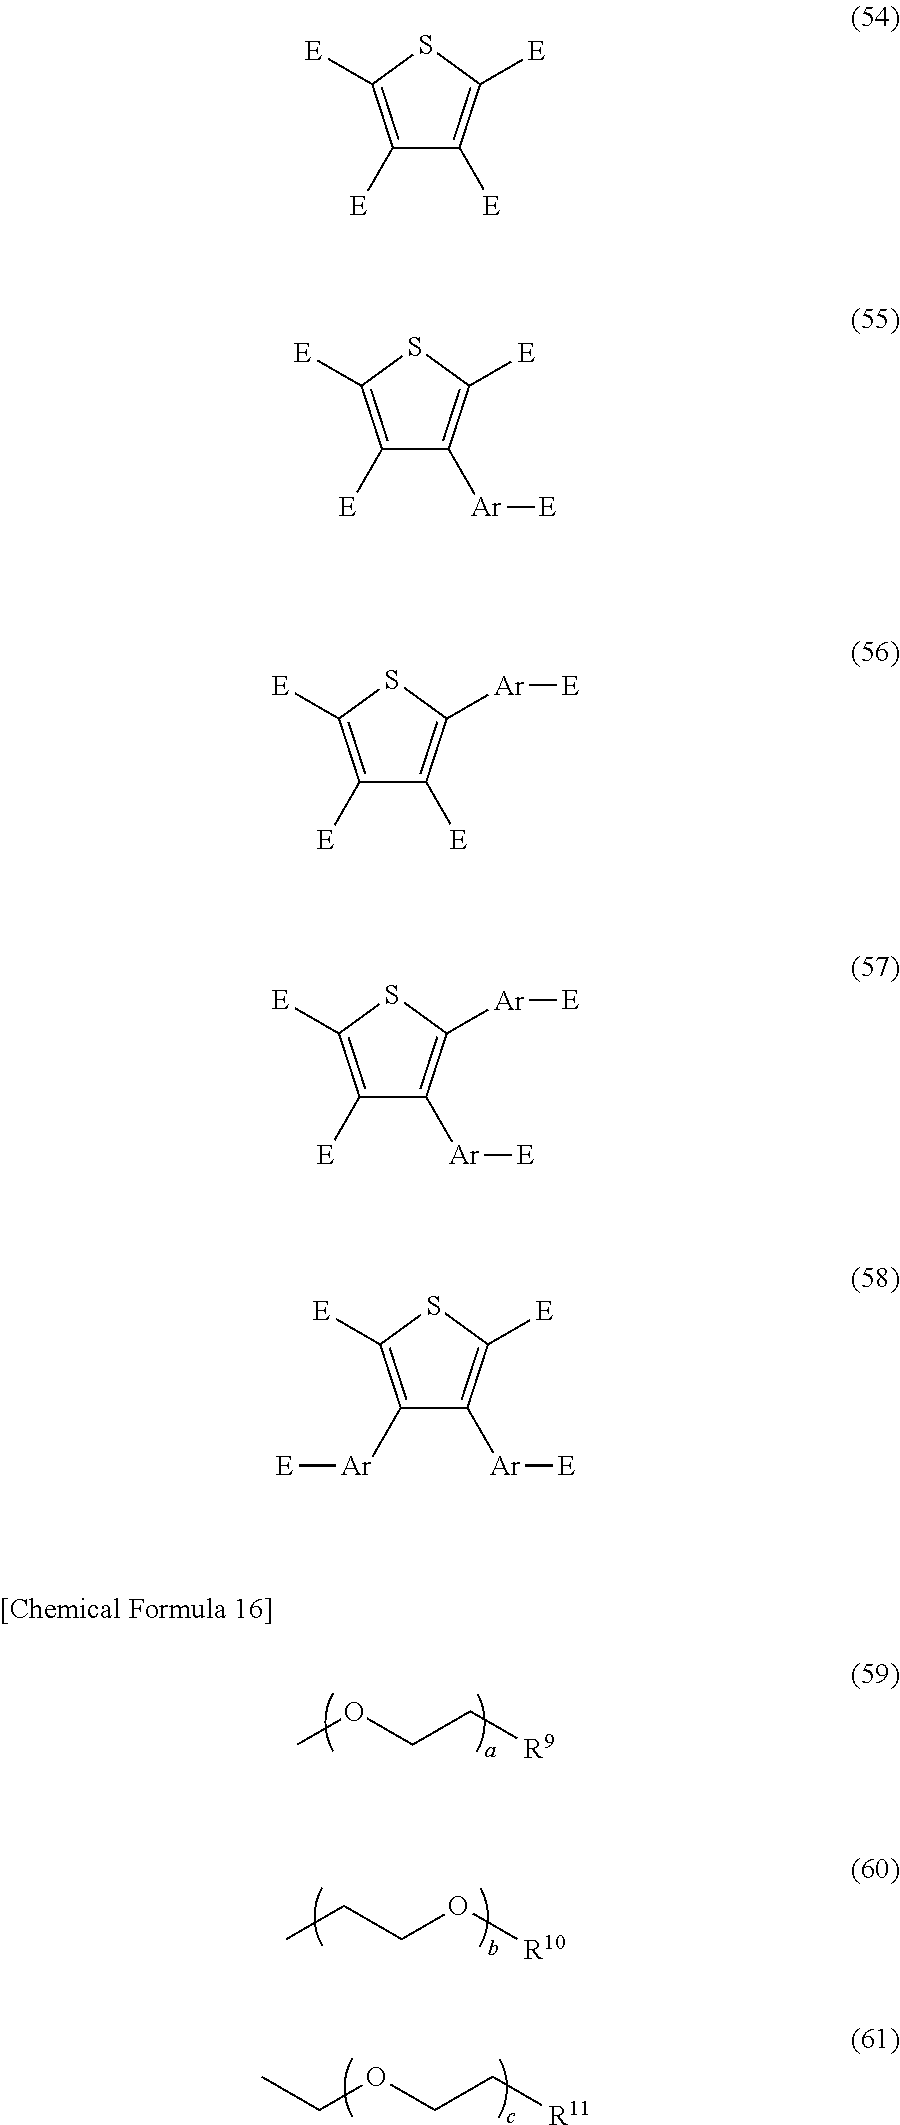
COCC[R9].CCCO[R10].CCOCC[R11].C1([E])=C([E])SC([E])=C1[E].C1([E])=C([E])SC([E])=C1[Ar][E].C1([E])=C([E])SC([Ar][E])=C1[E].C1([E])=C([E])SC([Ar][E])=C1[Ar][E].C1([Ar][E])=C([E])SC([E])=C1[Ar][E]
